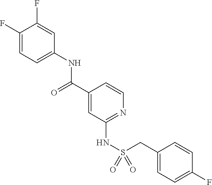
C1(F)=CC=C(NC(C2=CC(NS(=O)(=O)CC3=CC=C(F)C=C3)=NC=C2)=O)C=C1F
